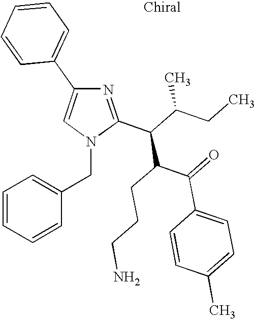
N1=C(C(C(CC)C)C(C(=O)C2=CC=C(C)C=C2)CCCN)N(CC2=CC=CC=C2)C=C1C1=CC=CC=C1
